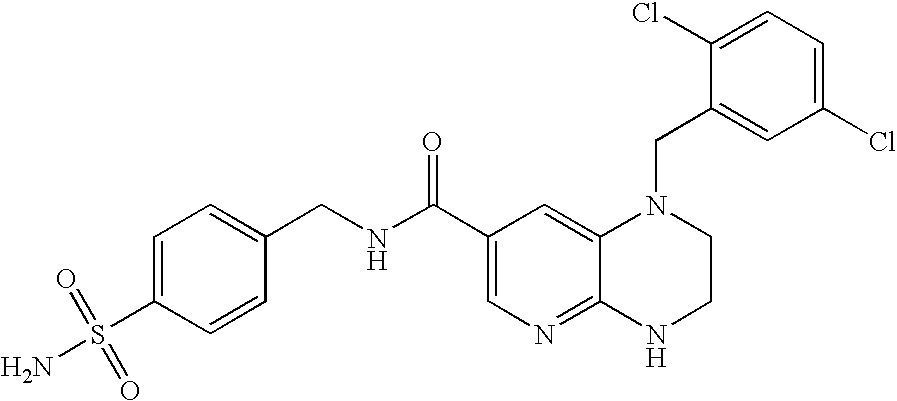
N(C(C1=CN=C2C(=C1)N(CC1=CC(Cl)=CC=C1Cl)CCN2)=O)CC1=CC=C(S(=O)(=O)N)C=C1
